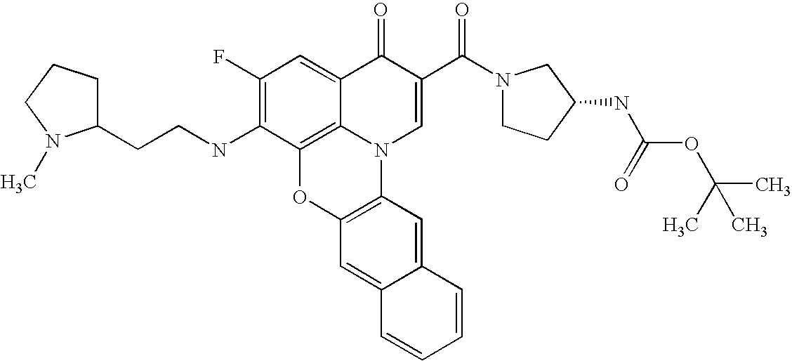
C1(F)=C(NCCC2CCCN2C)C2=C3C(=C1)C(=O)C(C(N1CCC(NC(=O)OC(C)(C)C)C1)=O)=CN3C1=C(O2)C=C2C(=C1)C=CC=C2
